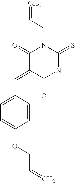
O=C1C(=CC2=CC=C(OCC=C)C=C2)C(=O)N(CC=C)C(=S)N1
